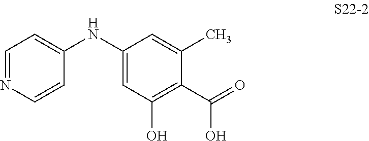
C1=NC=CC(NC2=CC(O)=C(C(=O)O)C(C)=C2)=C1
